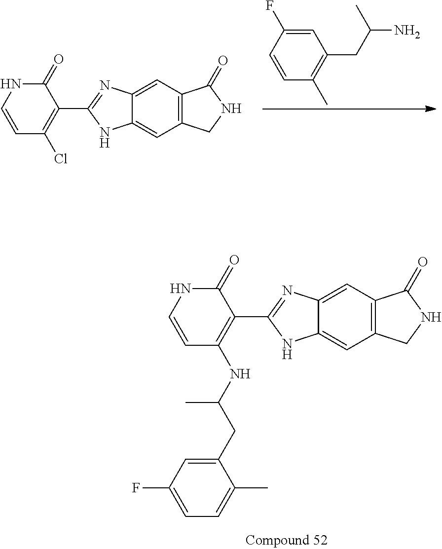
C1=CC(C)=C(CC(N)C)C=C1F.C1=CC(Cl)=C(C2=NC3=CC4=C(C=C3N2)CNC4=O)C(=O)N1.C1=CC(NC(CC2=CC(F)=CC=C2C)C)=C(C2=NC3=CC4=C(C=C3N2)CNC4=O)C(=O)N1
